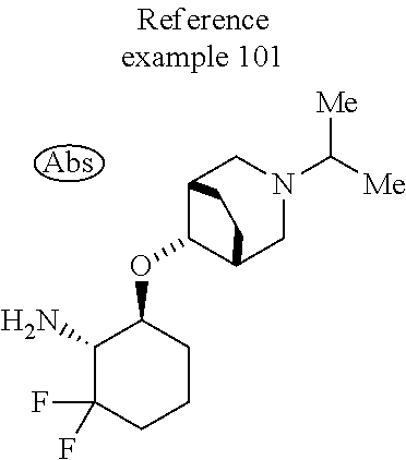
NC1C(F)(F)CCCC1OC1C2CN(C([Me])[Me])CC1CC2
